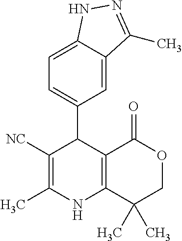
C1=C2C(=CC=C1C1C([NC])=C(C)NC3=C1C(=O)OCC3(C)C)NN=C2C
